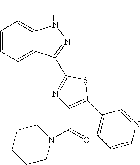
C1=CC=C2C(=C1C)NN=C2C1=NC(C(N2CCCCC2)=O)=C(C2=CC=CN=C2)S1
